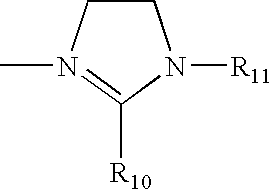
C1CN(C)=C([R10])N1[R11]
